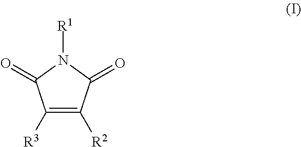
C1([R3])=C([R2])C(=O)N([R1])C1=O
